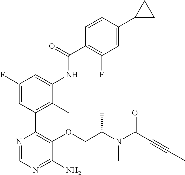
N1=CN=C(N)C(OCC(N(C(C#CC)=O)C)C)=C1C1=C(C)C(NC(C2=C(F)C=C(C3CC3)C=C2)=O)=CC(F)=C1
